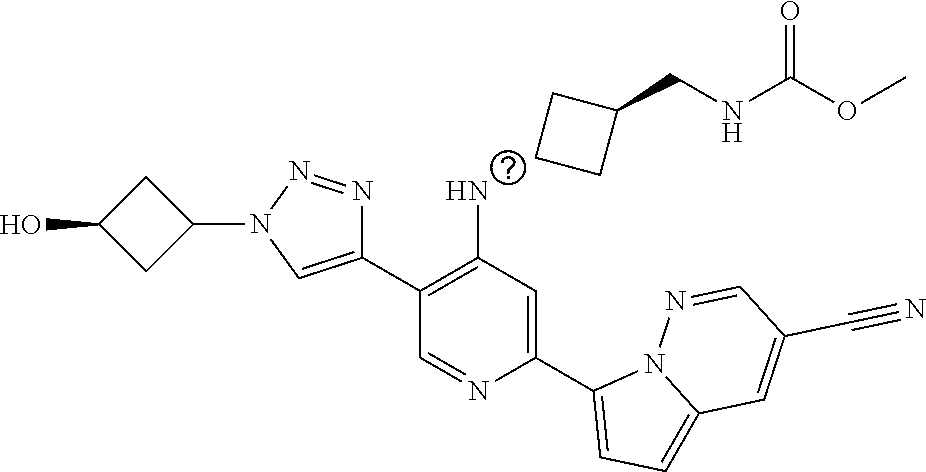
C1(C2=CN(C3CC(O)C3)N=N2)=C(N)C=C(C2=CC=C3N2N=CC(C#N)=C3)N=C1.C1CC(CNC(OC)=O)C1
